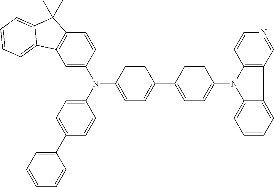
C1=C(N(C2=CC=C(C3=CC=C(N4C5=CC=CC=C5C5=C4C=CN=C5)C=C3)C=C2)C2=CC=C(C3=CC=CC=C3)C=C2)C=CC2=C1C1=CC=CC=C1C2(C)C
